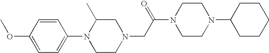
N1(CC(N2CCN(C3CCCCC3)CC2)=O)CC(C)N(C2=CC=C(OC)C=C2)CC1
